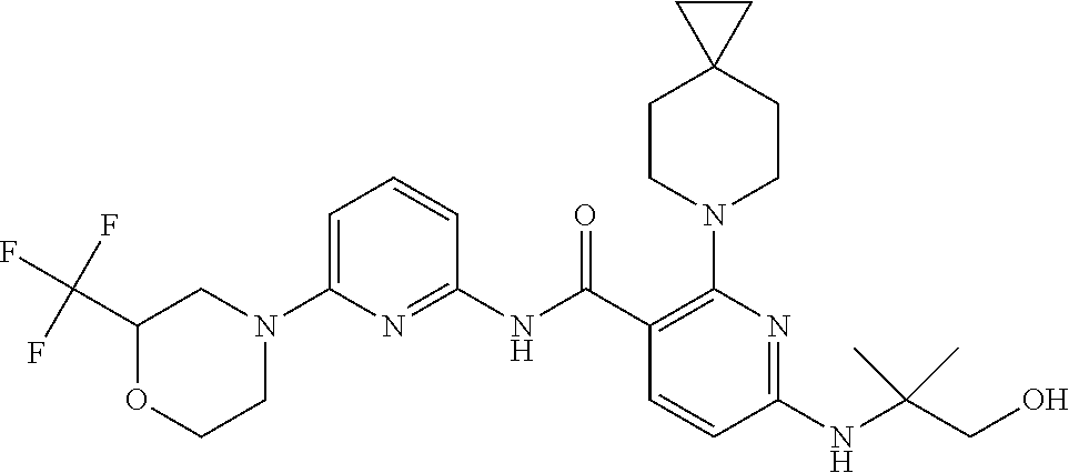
C1(NC(C2=C(N3CCC4(CC3)CC4)N=C(NC(CO)(C)C)C=C2)=O)=NC(N2CC(C(F)(F)F)OCC2)=CC=C1
